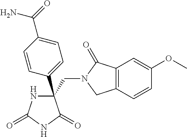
C(C1(C2=CC=C(C(N)=O)C=C2)NC(=O)NC1=O)N1CC2=C(C1=O)C=C(OC)C=C2
